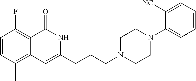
C1=CC(C)=C2C(=C1F)C(=O)NC(CCCN1CCN(C3=CC=CC=C3[NC])CC1)=C2
